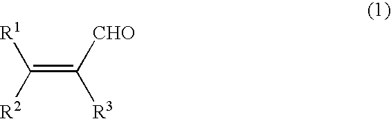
C(=C([CHO])[R3])([R2])[R1]
